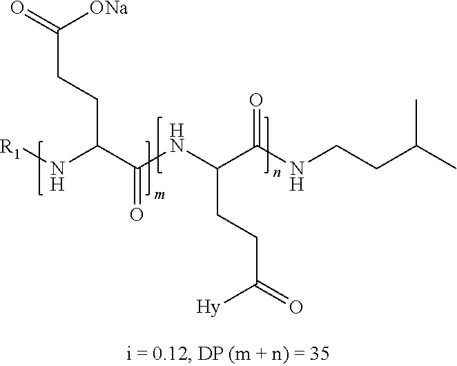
C(CCC(C(NC(C(NCCC(C)C)=O)CCC(=O)[Hy])=O)N[R1])(=O)[ONa]
